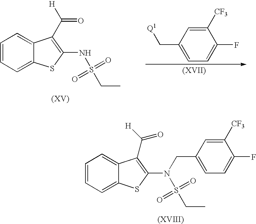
C1=CC=C2C(=C1)C(C([H])=O)=C(N(S(=O)(=O)CC)CC1=CC=C(F)C([CF3])=C1)S2.C1([CF3])=CC(C[Q1])=CC=C1F.C1=CC=C2C(=C1)C(C([H])=O)=C(NS(=O)(=O)CC)S2
